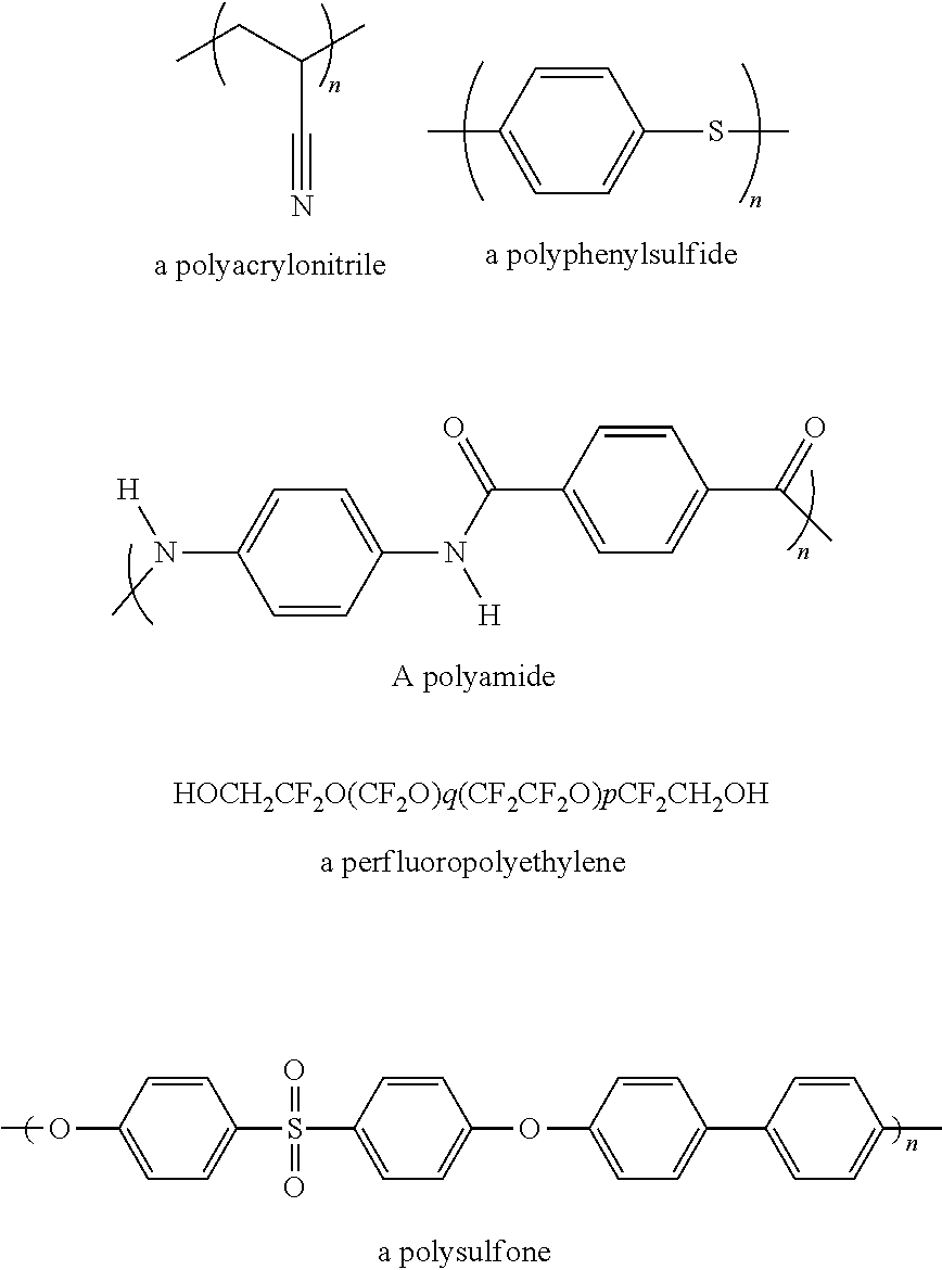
C(C#N)(CC)C.C1(C)=CC=C(SC)C=C1.C1(N(C(C2=CC=C(C(C)=O)C=C2)=O)[H])=CC=C(N(C)[H])C=C1.[HOCH2CF2O(CF2O)q(CF2CF2O)pCF2CH2OH].COC1=CC=C(S(=O)(C2=CC=C(OC3=CC=C(C4=CC=C(C)C=C4)C=C3)C=C2)=O)C=C1
